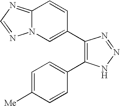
C12=NC=NN1C=C(C1=C(C3=CC=C([Me])C=C3)NN=N1)C=C2
